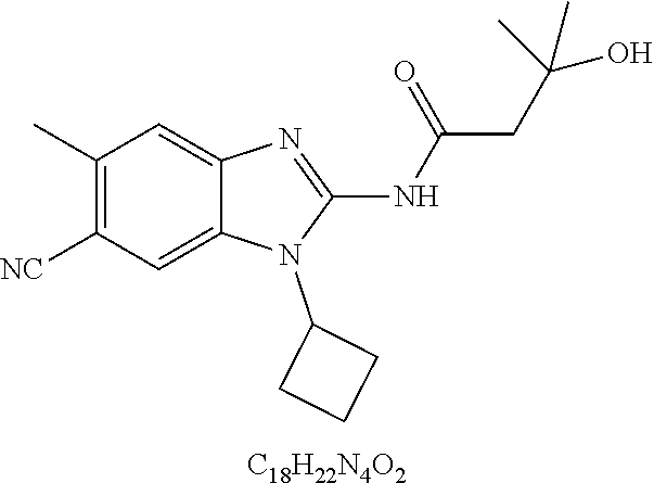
C1(C)=C([NC])C=C2C(=C1)N=C(NC(CC(C)(C)O)=O)N2C1CCC1.[C18H22N4O2]
